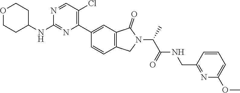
O1CCC(NC2=NC(C3=CC4=C(C=C3)CN(C(C)C(=O)NCC3=NC(OC)=CC=C3)C4=O)=C(Cl)C=N2)CC1
